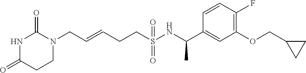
C(=CCCS(NC(C1=CC(OCC2CC2)=C(F)C=C1)C)(=O)=O)CN1C(=O)NC(=O)CC1
